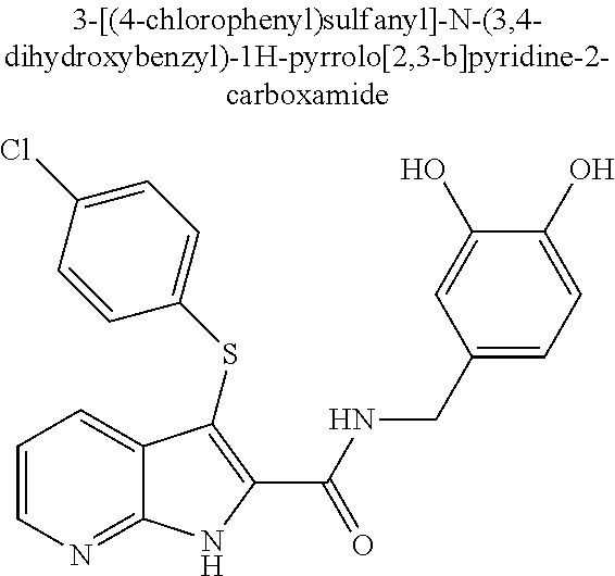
N(CC1=CC=C(O)C(O)=C1)C(C1=C(SC2=CC=C(Cl)C=C2)C2=CC=CN=C2N1)=O
